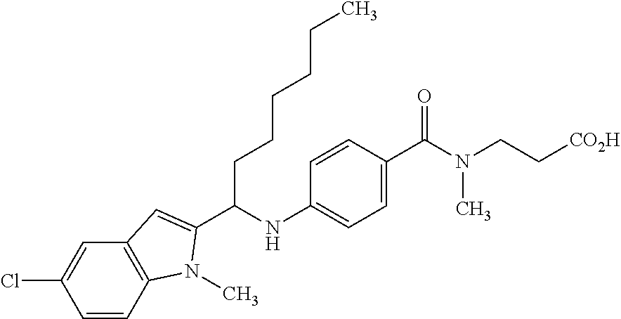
C1=C(C(N(CC[CO2H])C)=O)C=CC(NC(CCCCCC)C2=CC3=C(C=CC(Cl)=C3)N2C)=C1
